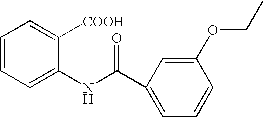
C1=CC=C(NC(C2=CC=CC(OCC)=C2)=O)C([COOH])=C1
